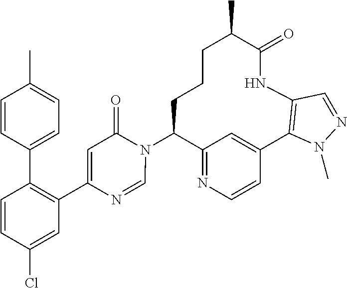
C12=NC=CC(=C1)C1=C(NC(=O)C(C)CCCC2N2C(=O)C=C(C3=C(C4=CC=C(C)C=C4)C=CC(Cl)=C3)N=C2)C=NN1C
